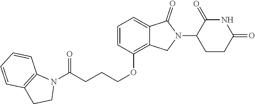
N1(C(CCCOC2=C3C(=CC=C2)C(=O)N(C2CCC(=O)NC2=O)C3)=O)C2=C(CC1)C=CC=C2
